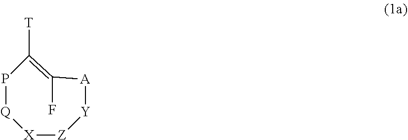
[X]1[Z][Y][A]C(F)=C([T])P[Q]1
